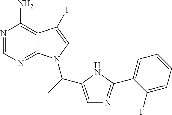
N1=CN=C2C(=C1N)C(I)=CN2C(C1=CN=C(C2=CC=CC=C2F)N1)C
